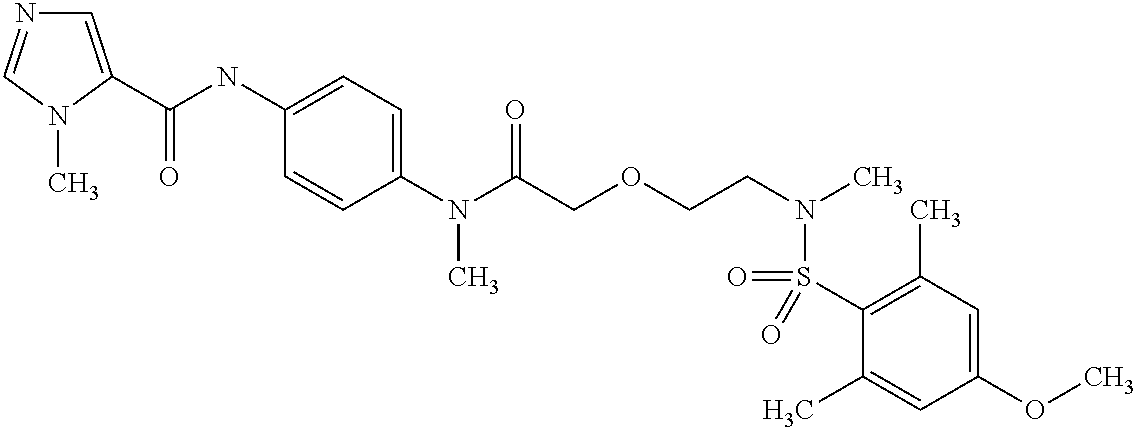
C1(N(C(COCCN(C)S(=O)(C2=C(C)C=C(OC)C=C2C)=O)=O)C)=CC=C(NC(=O)C2=CN=CN2C)C=C1
